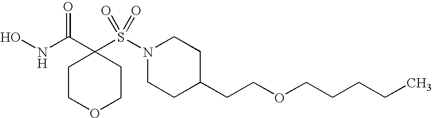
ONC(C1(S(N2CCC(CCOCCCCC)CC2)(=O)=O)CCOCC1)=O
